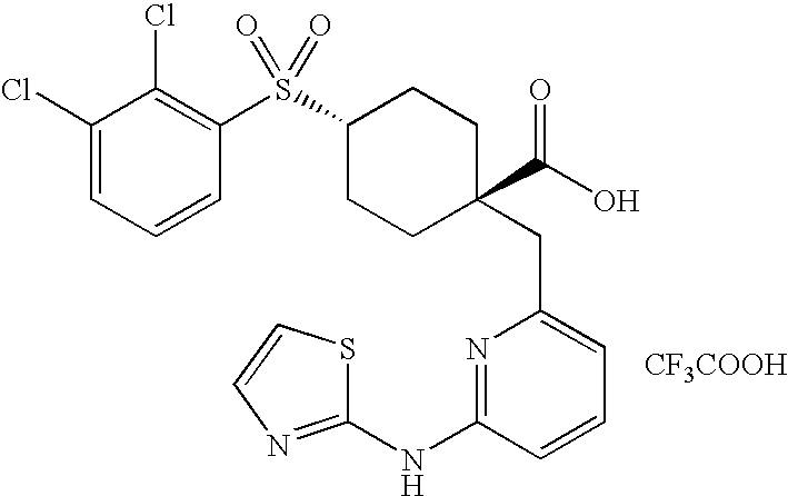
C1(Cl)=CC=CC(S(C2CCC(C(O)=O)(CC3=CC=CC(NC4=NC=CS4)=N3)CC2)(=O)=O)=C1Cl.[CF3COOH]
